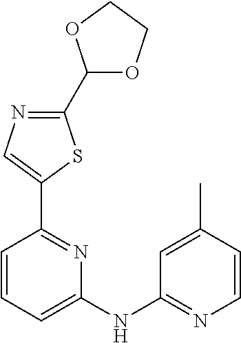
C1(C2OCCO2)=NC=C(C2=NC(NC3=NC=CC(C)=C3)=CC=C2)S1
